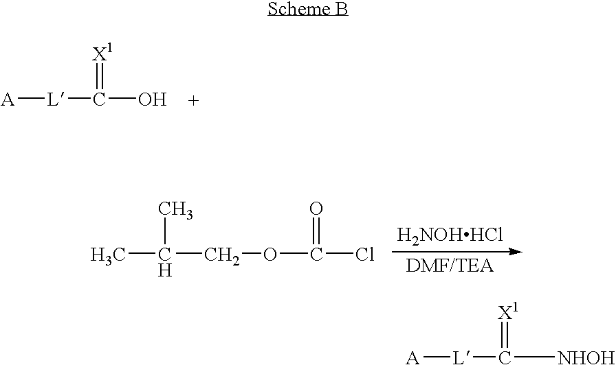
[DMF/TEA].CC(COC(Cl)=O)C.[H2NOHHCl].[A][L]C(O)=[X1].[A][L]C([NHOH])=[X1]
